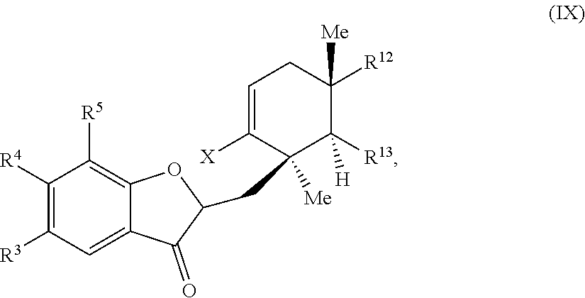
C1([R4])=C([R3])C=C2C(=C1[R5])OC(CC1([Me])C([X])=CCC([Me])([R12])C1([R13])[H])C2=O
